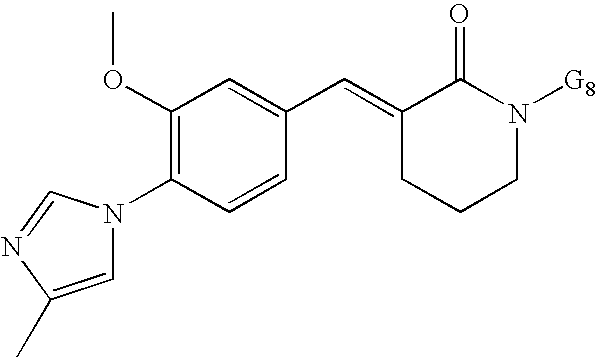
C1(OC)=C(N2C=C(C)N=C2)C=CC(C=C2C(=O)N([G8])CCC2)=C1
